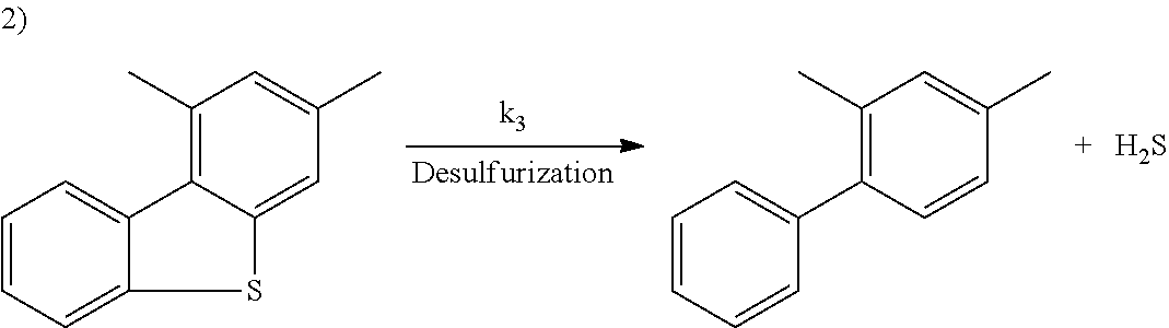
C1=CC=C2C(=C1)C1=C(C)C=C(C)C=C1S2.C1=CC=CC(C2=C(C)C=C(C)C=C2)=C1.S
